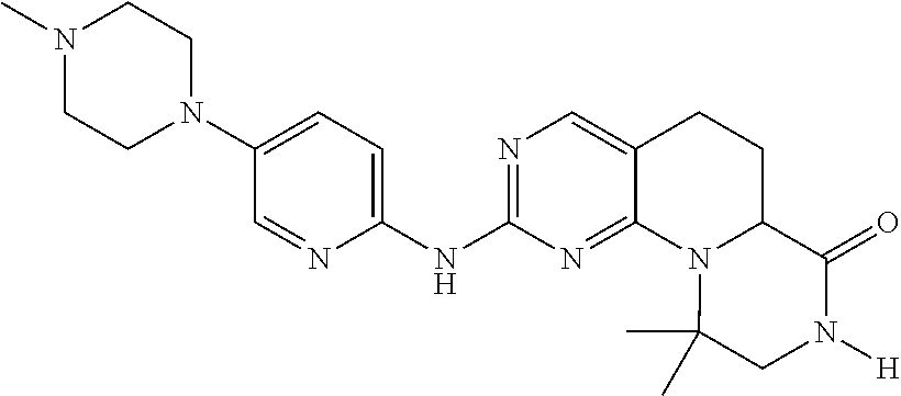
C1(NC2=NC=C3C(=N2)N2C(CC3)C(=O)N([H])CC2(C)C)=CC=C(N2CCN(C)CC2)C=N1
